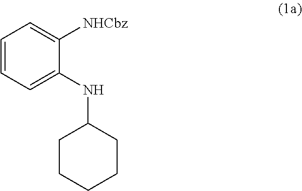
C1=CC=C(NC2CCCCC2)C([NHCbz])=C1
